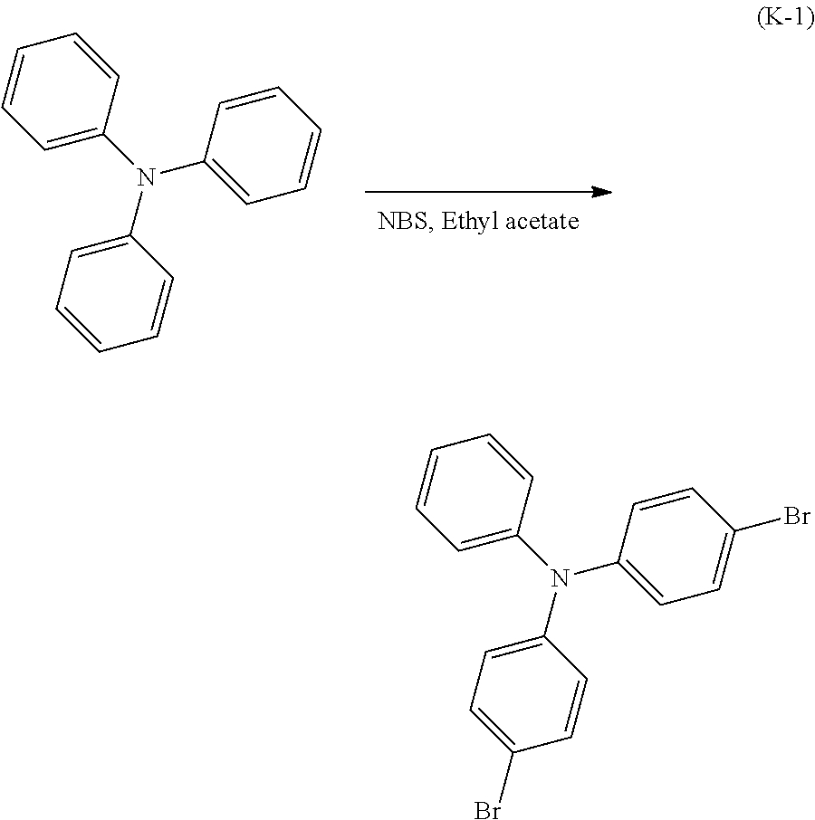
C1=C(N(C2=CC=C(Br)C=C2)C2=CC=C(Br)C=C2)C=CC=C1.C1=C(N(C2=CC=CC=C2)C2=CC=CC=C2)C=CC=C1
